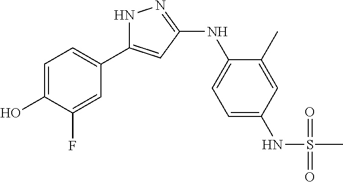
N1C(C2=CC=C(O)C(F)=C2)=CC(NC2=CC=C(NS(C)(=O)=O)C=C2C)=N1
